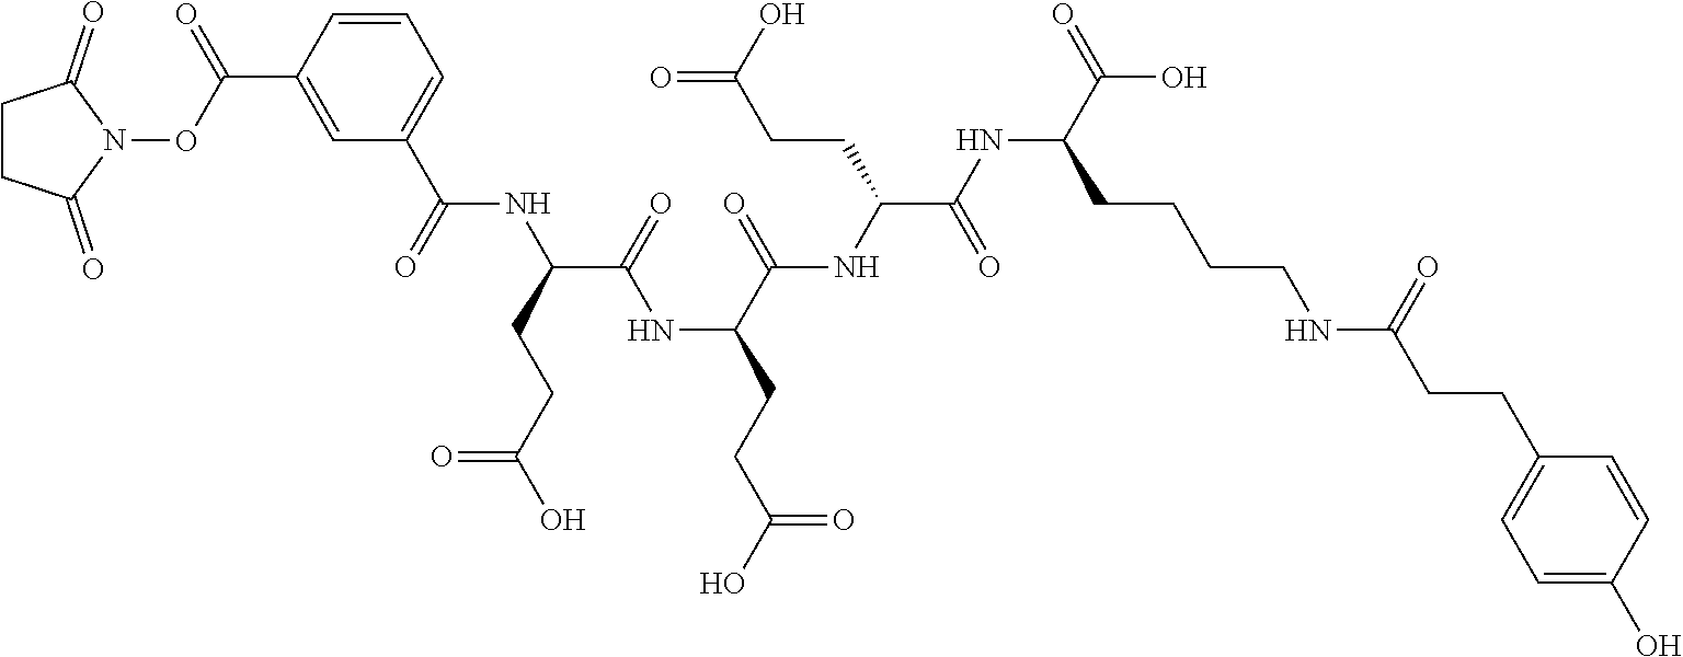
C1C(=O)N(OC(C2=CC(C(=O)NC(CCC(=O)O)C(NC(CCC(=O)O)C(=O)NC(C(=O)NC(CCCCNC(CCC3=CC=C(O)C=C3)=O)C(=O)O)CCC(=O)O)=O)=CC=C2)=O)C(=O)C1
